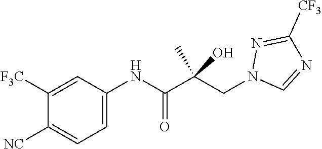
C1([F3C])=CC(NC(C(CN2C=NC([CF3])=N2)(C)O)=O)=CC=C1[NC]
